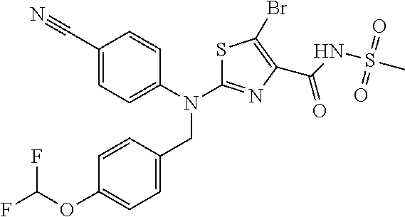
C1(C#N)=CC=C(N(C2=NC(C(NS(C)(=O)=O)=O)=C(Br)S2)CC2=CC=C(OC(F)F)C=C2)C=C1
